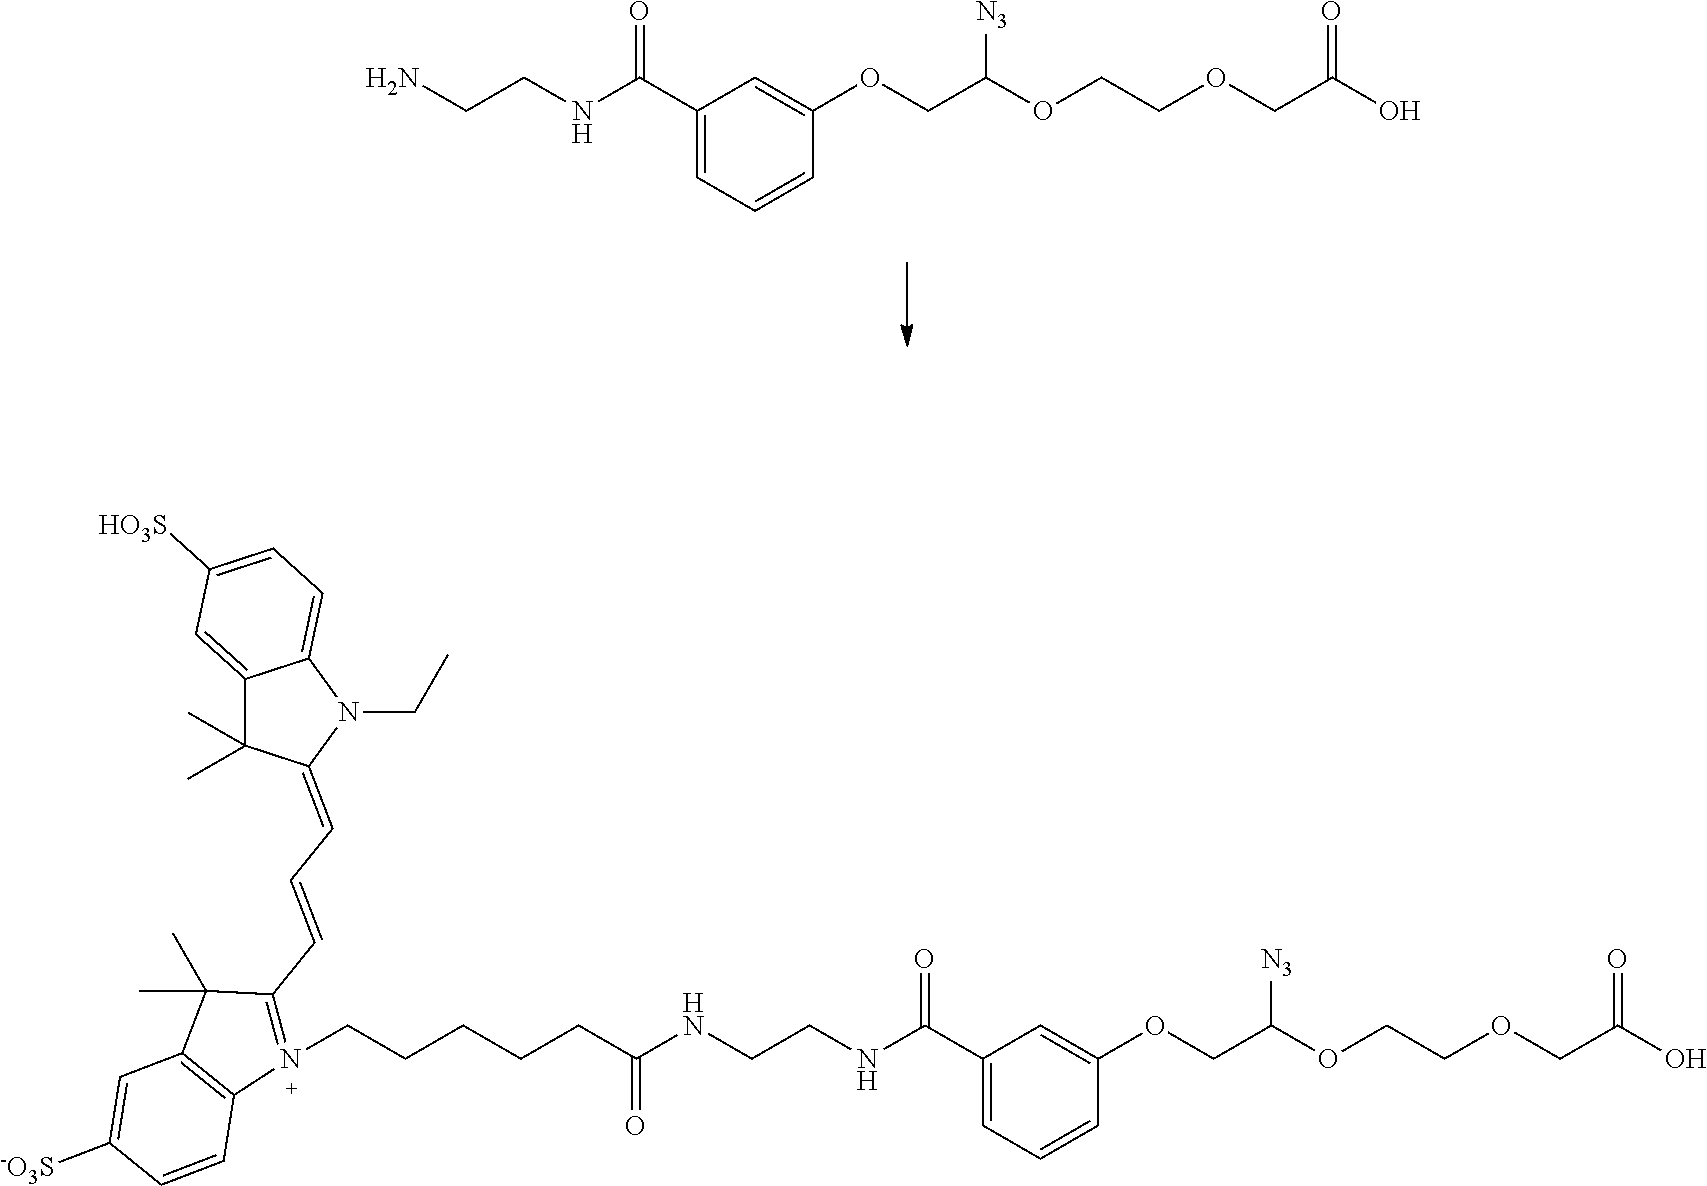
NCCNC(C1=CC=CC(OCC(OCCOCC(O)=O)[N3])=C1)=O.N(CCNC(C1=CC=CC(OCC(OCCOCC(O)=O)[N3])=C1)=O)C(CCCCCN1=C(C=CC=C2C(C)(C)C3=CC([HO3S])=CC=C3N2CC)C(C)(C)C2=C1C=CC([-O3S])=C2)=O
